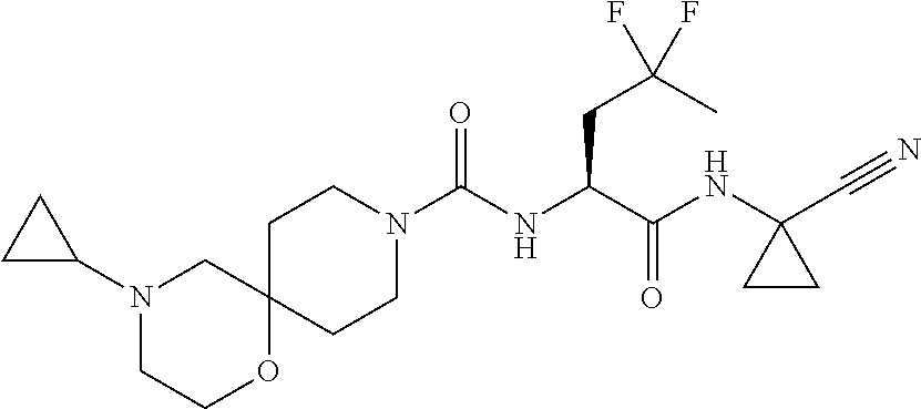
N1(C(NC(C(NC2(C#N)CC2)=O)CC(C)(F)F)=O)CCC2(CC1)CN(C1CC1)CCO2
